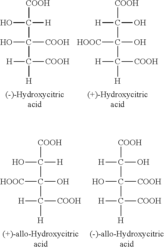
[COOH]C(C(C([H])([COOH])[H])([COOH])O)([H])O.[COOH]C(C(C([H])([COOH])[H])(O)[HOOC])(O)[H].[COOH]C(C(C([H])([COOH])[H])([COOH])O)(O)[H].[COOH]C(C(C([H])([COOH])[H])(O)[HOOC])([H])O
